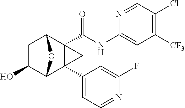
C1C(O)C2C3(C4=CC=NC(F)=C4)C(C(NC4=CC([CF3])=C(Cl)C=N4)=O)(C1O2)C3
